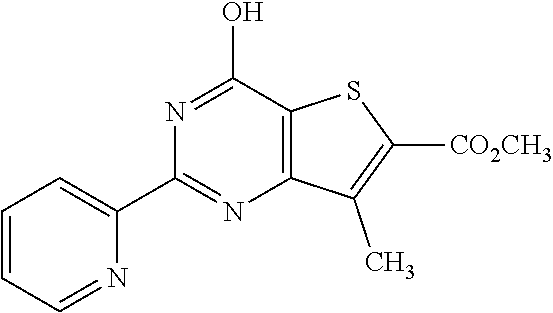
N1=C(O)C2=C(N=C1C1=CC=CC=N1)C(C)=C([CO2CH3])S2
